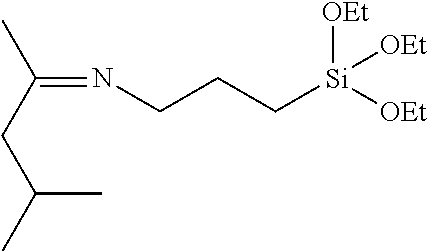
CC(CC(C)C)=NCCC[Si]([OEt])([OEt])[OEt]
